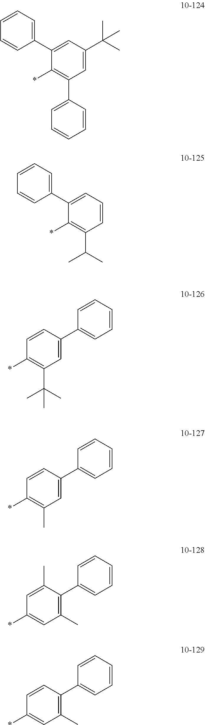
C1=C(C2=CC=CC=C2)C(*)=C(C2=CC=CC=C2)C=C1C(C)(C)C.C1=C(C2=CC=CC=C2)C(*)=C(C(C)C)C=C1.C1=CC(*)=C(C(C)(C)C)C=C1C1=CC=CC=C1.C1=CC(*)=C(C)C=C1C1=CC=CC=C1.C1(C)=CC(*)=CC(C)=C1C1=CC=CC=C1.C1=CC(*)=CC(C)=C1C1=CC=CC=C1
